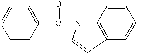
C1=CC(C(N2C3=C(C=C(C)C=C3)C=C2)=O)=CC=C1
